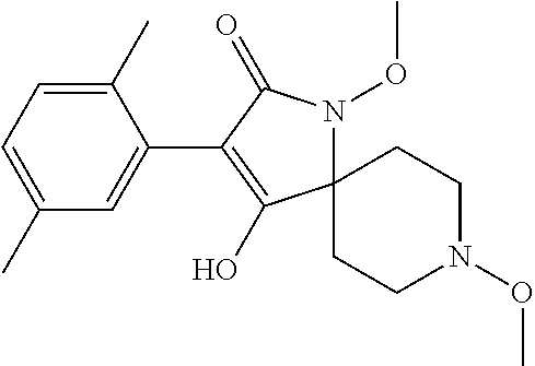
C12(N(OC)C(=O)C(C3=CC(C)=CC=C3C)=C1O)CCN(OC)CC2
